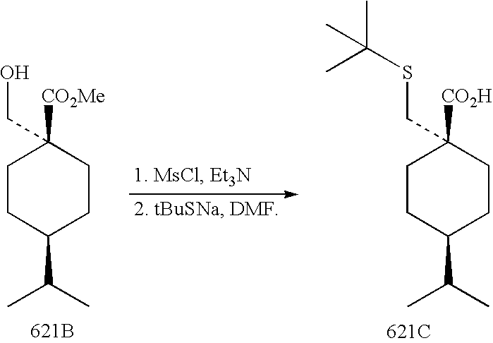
C1CC(C(C)C)CCC1([CO2Me])CO.[621B].C1CC(C(C)C)CCC1([CO2H])CSC(C)(C)C.[621C]
